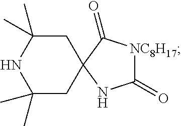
C1(C)(C)CC2(CC(C)(C)N1)NC(=O)[NC8H17]C2=O
